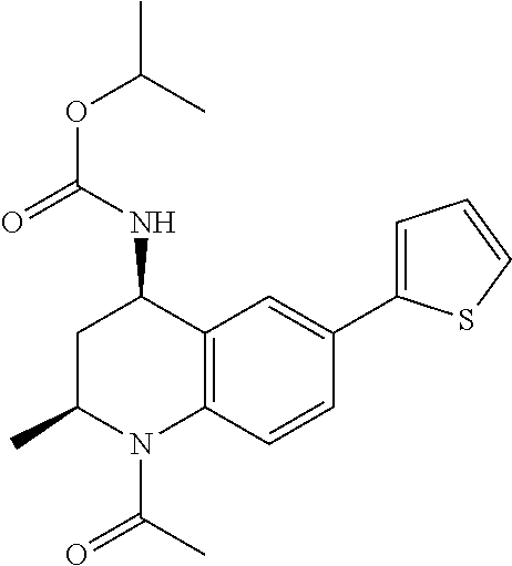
C(OC(C)C)(=O)NC1CC(C)N(C(C)=O)C2=C1C=C(C1=CC=CS1)C=C2
